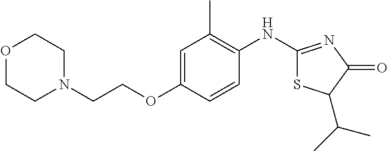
C1(NC2=NC(=O)C(C(C)C)S2)=C(C)C=C(OCCN2CCOCC2)C=C1
